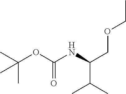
C(OC(NC(COCC)C(C)C)=O)(C)(C)C
